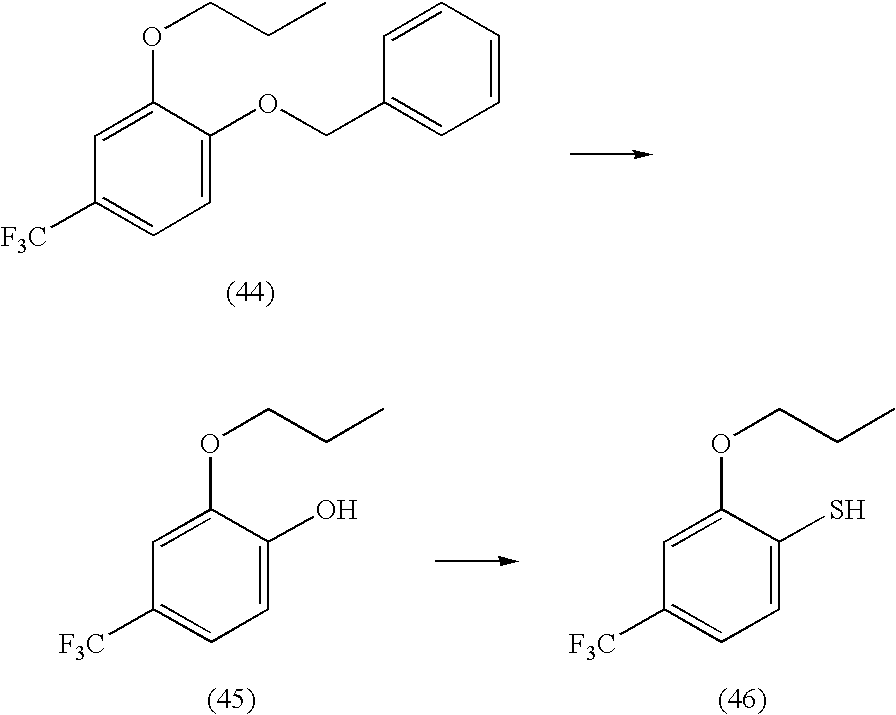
C1=C(OCC2=CC=CC=C2)C(OCCC)=CC([F3C])=C1.C1=C(O)C(OCCC)=CC([F3C])=C1.C1=C(S)C(OCCC)=CC([F3C])=C1
